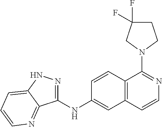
C1(NC2=CC3=C(C=C2)C(N2CCC(F)(F)C2)=NC=C3)=NNC2=CC=CN=C12
